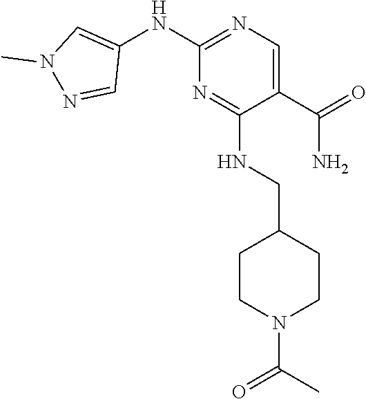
C1(C(=O)N)=CN=C(NC2=CN(C)N=C2)N=C1NCC1CCN(C(C)=O)CC1
